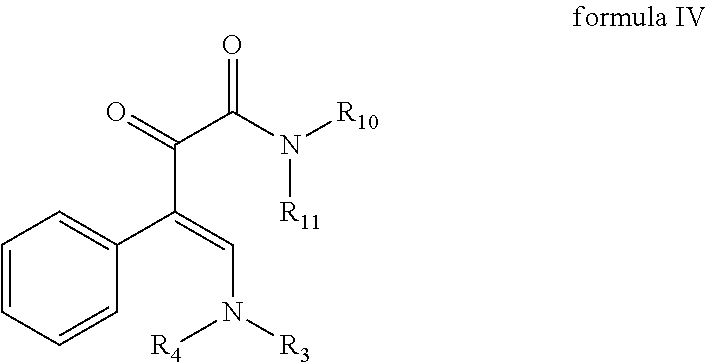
[R10]N(C(=O)C(=O)C(=CN([R3])[R4])C1=CC=CC=C1)[R11]
